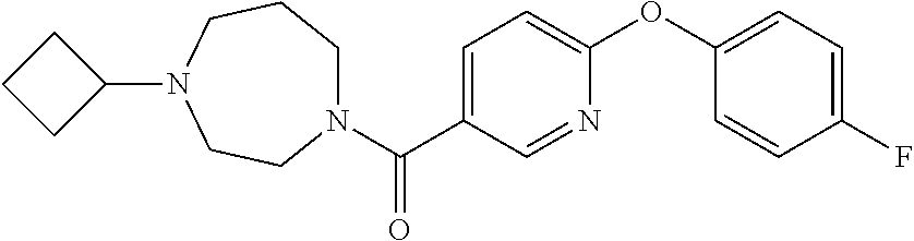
C1(N2CCN(C(C3=CC=C(OC4=CC=C(F)C=C4)N=C3)=O)CCC2)CCC1
